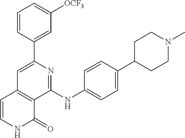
C1(C2=CC([OCF3])=CC=C2)=CC2=C(C(NC3=CC=C(C4CCN(C)CC4)C=C3)=N1)C(=O)NC=C2
